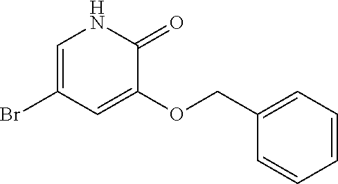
C1=C(Br)C=C(OCC2=CC=CC=C2)C(=O)N1
